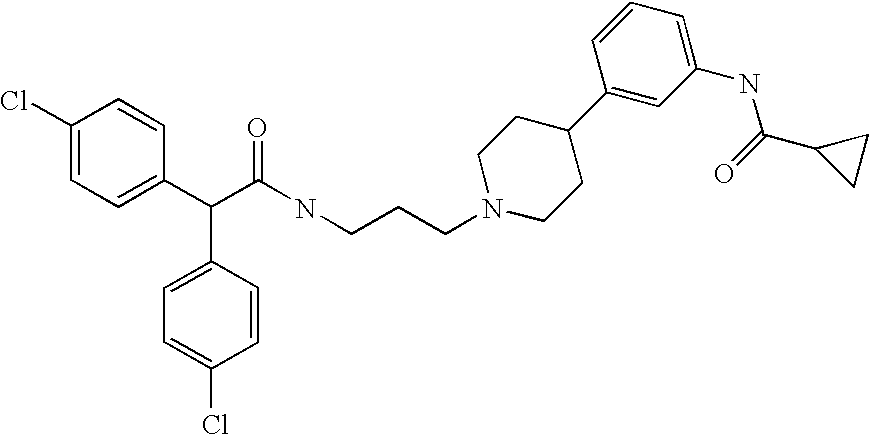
C1(Cl)=CC=C(C(C(NCCCN2CCC(C3=CC(NC(=O)C4CC4)=CC=C3)CC2)=O)C2=CC=C(Cl)C=C2)C=C1
